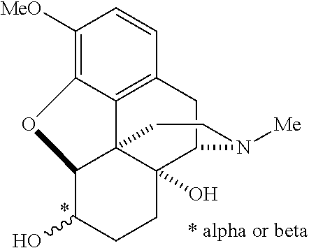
C1([MeO])=C2C3=C(C=C1)CC1C4(O)C3(C(C(O)CC4)O2)CCN1[Me]
